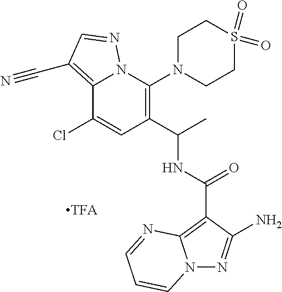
C12=C(C#N)C=NN1C(N1CCS(=O)(=O)CC1)=C(C(NC(C1=C3N(N=C1N)C=CC=N3)=O)C)C=C2Cl
